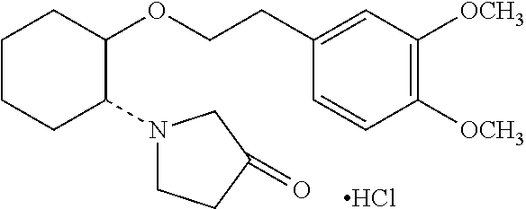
C1CCC(N2CCC(=O)C2)C(OCCC2=CC([OCH3])=C([OCH3])C=C2)C1.Cl
